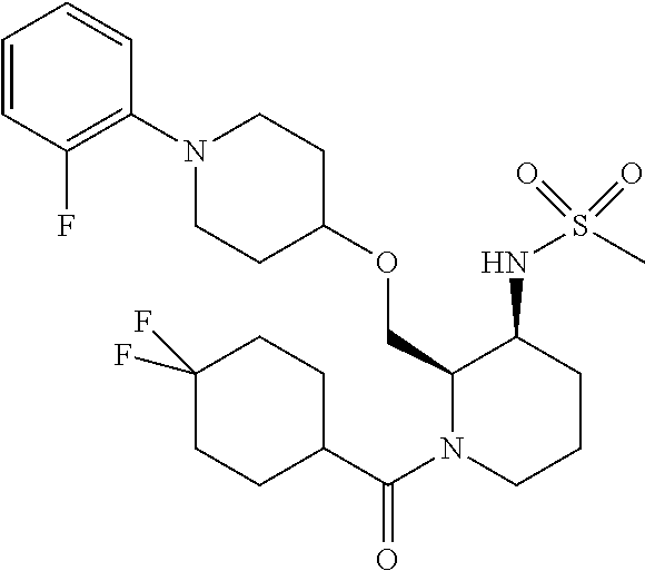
C1(COC2CCN(C3=C(F)C=CC=C3)CC2)N(C(C2CCC(F)(F)CC2)=O)CCCC1NS(C)(=O)=O
